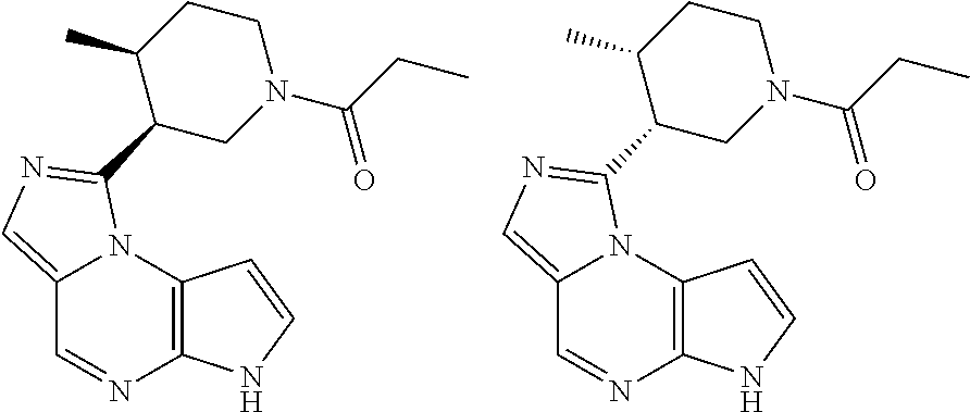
C12=CN=C(C3CN(C(CC)=O)CCC3C)N1C1=C(N=C2)NC=C1.C12=CN=C(C3CN(C(CC)=O)CCC3C)N1C1=C(N=C2)NC=C1
